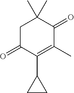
C1C(=O)C(C2CC2)=C(C)C(=O)C1(C)C
